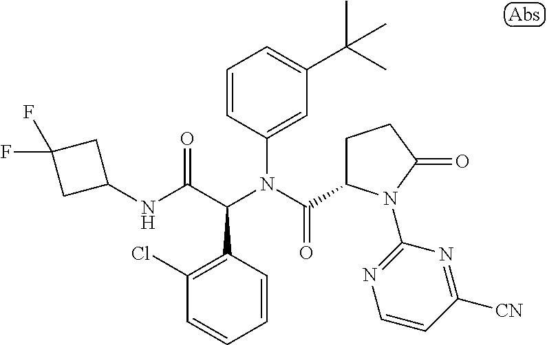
C1=CC(N(C(=O)C2CCC(=O)N2C2=NC=CC([CN])=N2)C(C(NC2CC(F)(F)C2)=O)C2=C(Cl)C=CC=C2)=CC(C(C)(C)C)=C1
